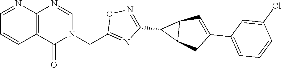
C12=C(N=CN(CC3=NC(C4C5C4C=C(C4=CC=CC(Cl)=C4)C5)=NO3)C1=O)N=CC=C2
